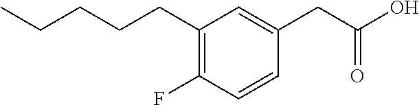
C1=CC(F)=C(CCCCC)C=C1CC(O)=O
